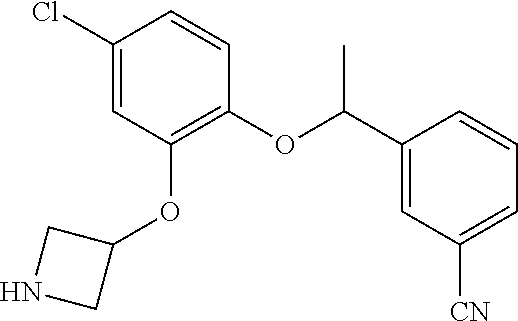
C1(Cl)=CC(OC2CNC2)=C(OC(C2=CC([CN])=CC=C2)C)C=C1
